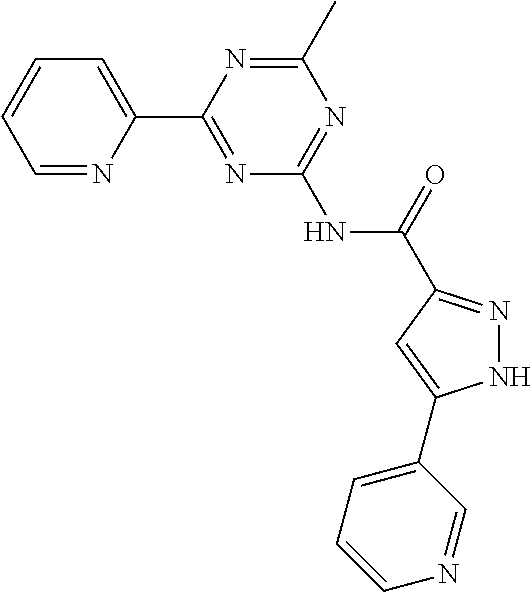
C1=NC(C2=NC(NC(=O)C3=NNC(C4=CC=CN=C4)=C3)=NC(C)=N2)=CC=C1
